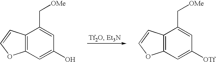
C12=C(C=C(O)C=C1C[OMe])OC=C2.C12=C(C=C([OTf])C=C1C[OMe])OC=C2
